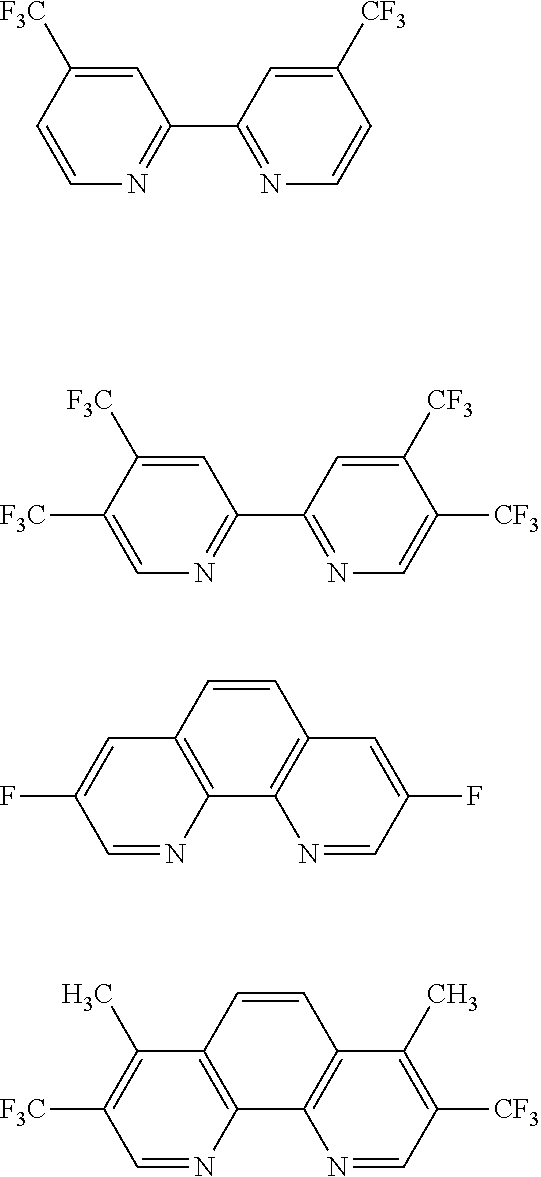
C1=C([F3C])C=CN=C1C1=NC=CC([CF3])=C1.C1=C([F3C])C([F3C])=CN=C1C1=NC=C([CF3])C([CF3])=C1.C1=CC2=C(C3=C1C=C(F)C=N3)N=CC(F)=C2.C1=NC2=C(C(C)=C1[F3C])C=CC1=C2N=CC([CF3])=C1C
